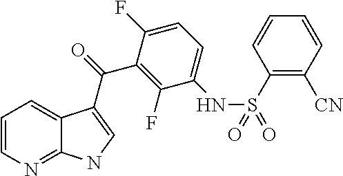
C1=CN=C2C(=C1)C(C(=O)C1=C(F)C(NS(=O)(C3=C([CN])C=CC=C3)=O)=CC=C1F)=CN2
